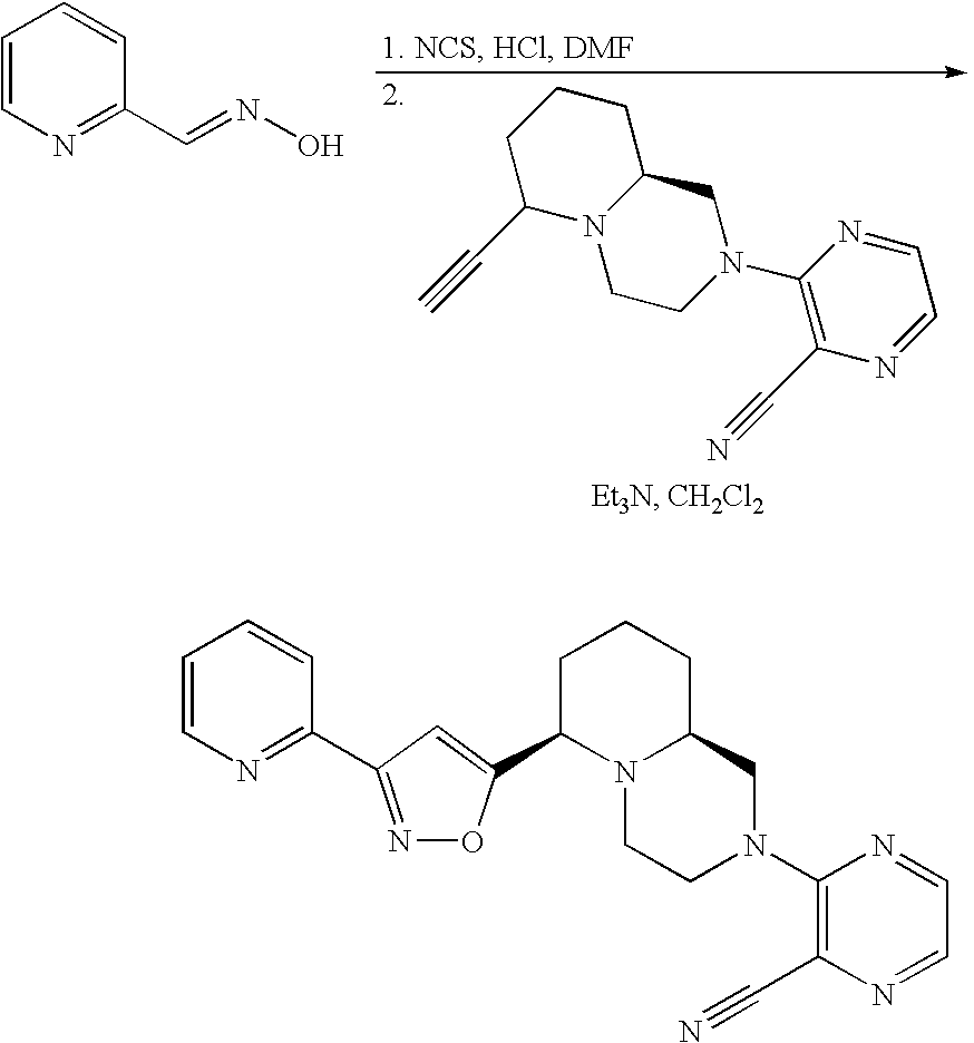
C1(N2CC3N(CC2)C(C#C)CCC3)=C(C#N)N=CC=N1.C1=CN=C(C=NO)C=C1.C1(N2CC3N(CC2)C(C2=CC(C4=NC=CC=C4)=NO2)CCC3)=C(C#N)N=CC=N1
